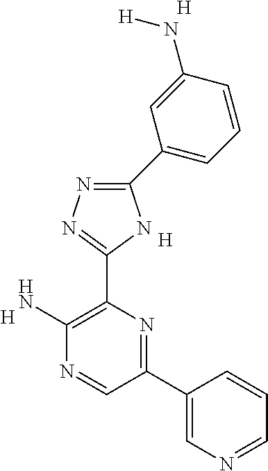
C1(N)=C(C2=NN=C(C3=CC=CC(N[H])=C3)N2)N=C(C2=CN=CC=C2)C=N1.[H].[H].[H]
